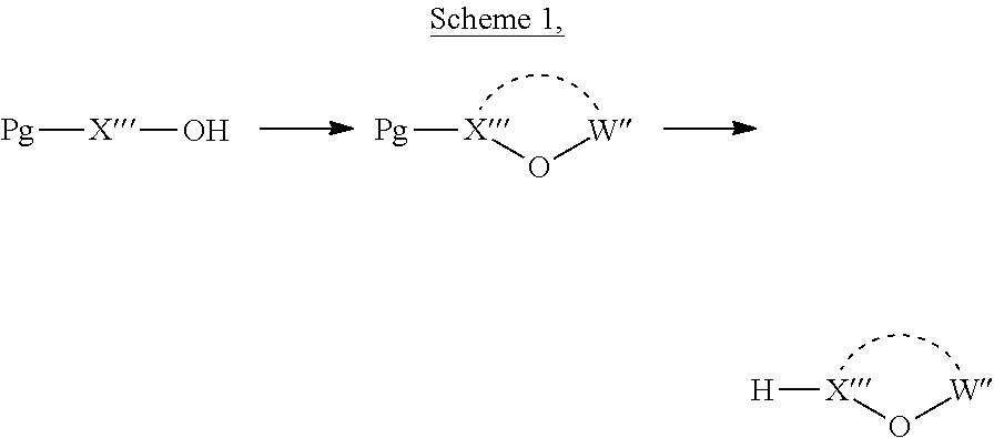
[H][X]O[W].[Pg][X]O[W].[Pg][X]O
